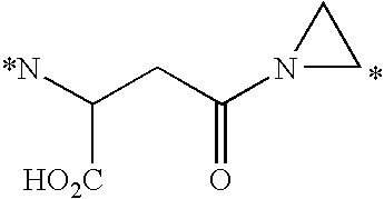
[*N]C(CC(N1CC1)=O)[HO2C].*
